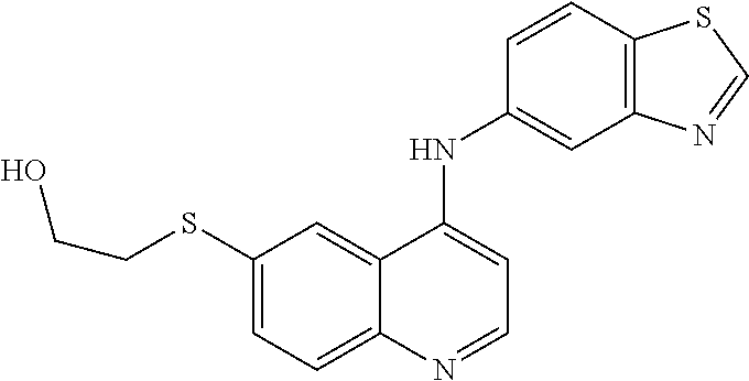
S(C1=CC=C2C(=C1)C(NC1=CC3=C(C=C1)SC=N3)=CC=N2)CCO
